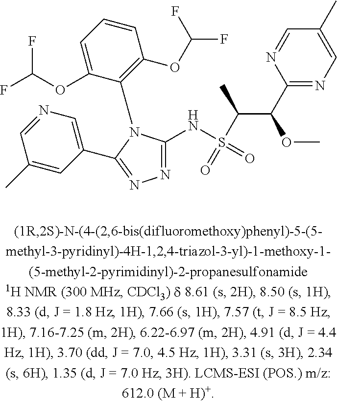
C1(C)=CC(C2=NN=C(NS(=O)(C(C)C(OC)C3=NC=C(C)C=N3)=O)N2C2=C(OC(F)F)C=CC=C2OC(F)F)=CN=C1
